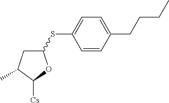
C1(SC2=CC=C(CCCC)C=C2)CC(C)C([Cs])O1
